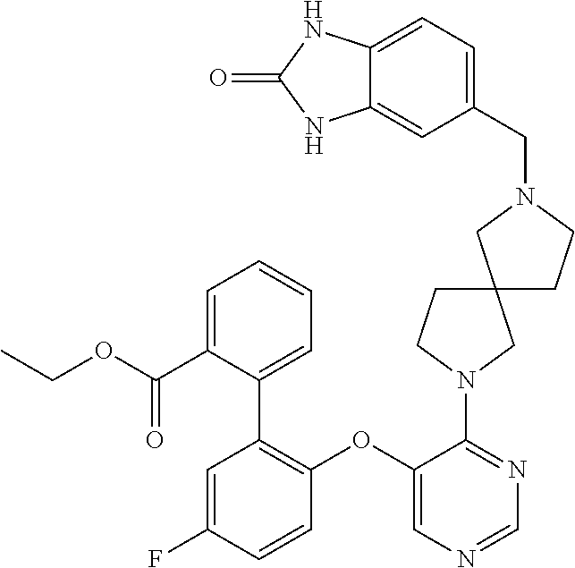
C1(OC2=C(C3=CC=CC=C3C(OCC)=O)C=C(F)C=C2)=CN=CN=C1N1CCC2(CCN(CC3=CC=C4C(=C3)NC(=O)N4)C2)C1
